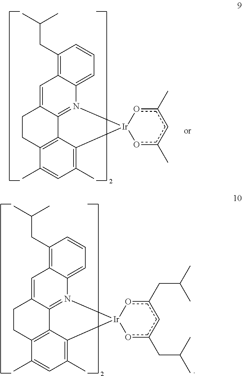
C1(CC(C)C)=C2C(=CC=C1)N1=C3C(=C2)CCC2=C3C(=C(C)C=C2C)[Ir]12oc(CC(C)C)cc(CC(C)C)o2.C1(CC(C)C)=C2C(=CC=C1)N1=C3C(=C2)CCC2=C3C(=C(C)C=C2C)[Ir]12oc(C)cc(C)o2
